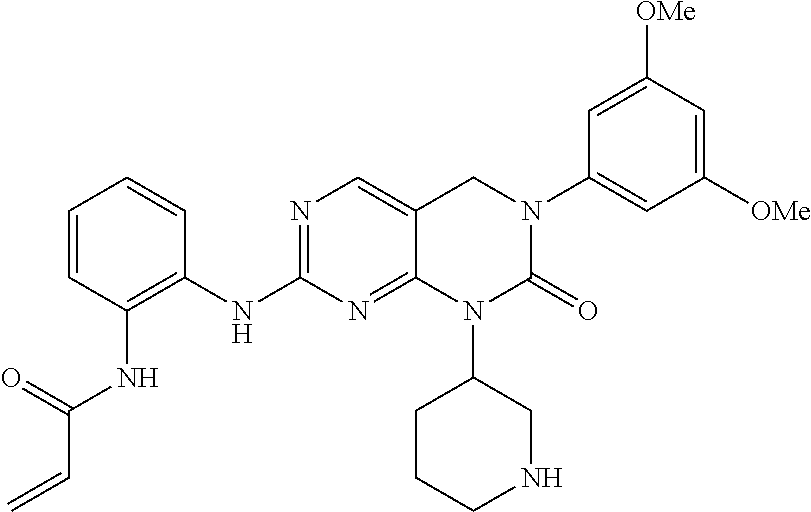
C1=CC(NC(C=C)=O)=C(NC2=NC=C3C(=N2)N(C2CNCCC2)C(=O)N(C2=CC([OMe])=CC([OMe])=C2)C3)C=C1
